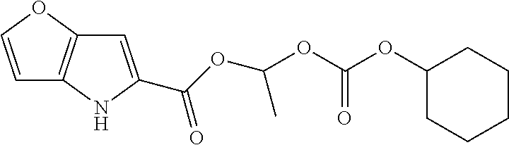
C1=COC2=C1NC(C(OC(C)OC(OC1CCCCC1)=O)=O)=C2
